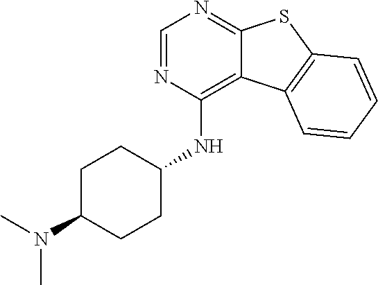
C1C(N(C)C)CCC(NC2=C3C(=NC=N2)SC2=C3C=CC=C2)C1
